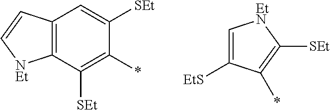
C12=C(C([SEt])=C(*)C([SEt])=C1)[NEt]C=C2.C1=C([EtS])C(*)=C([SEt])[EtN]1
